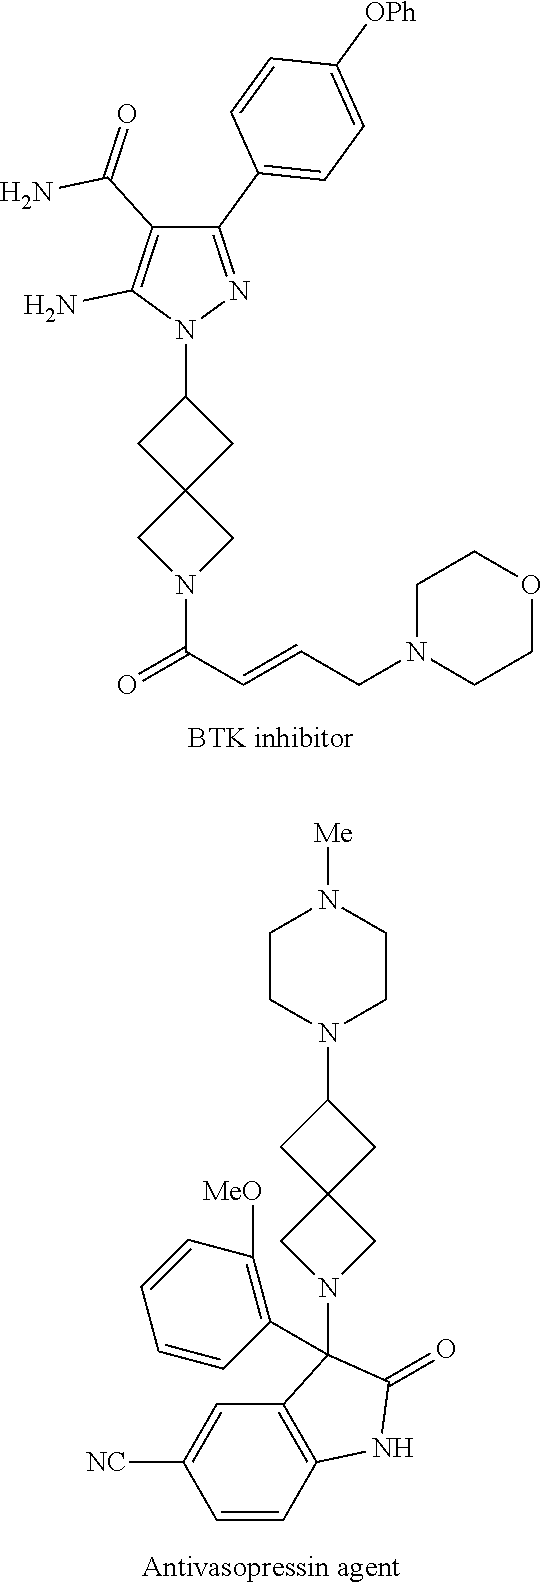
C1(N2N=C(C3=CC=C([OPh])C=C3)C(C(N)=O)=C2N)CC2(C1)CN(C(C=CCN1CCOCC1)=O)C2.C1(N2CCN([Me])CC2)CC2(C1)CN(C1(C3=C([MeO])C=CC=C3)C3=C(C=CC([NC])=C3)NC1=O)C2
